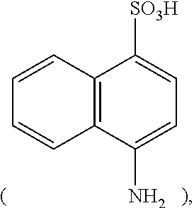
C12=C(C(N)=CC=C1[SO3H])C=CC=C2
